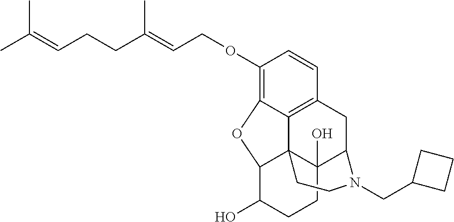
C1(OCC=C(CCC=C(C)C)C)=C2C3=C(C=C1)CC1C4(O)C3(C(C(O)CC4)O2)CCN1CC1CCC1
